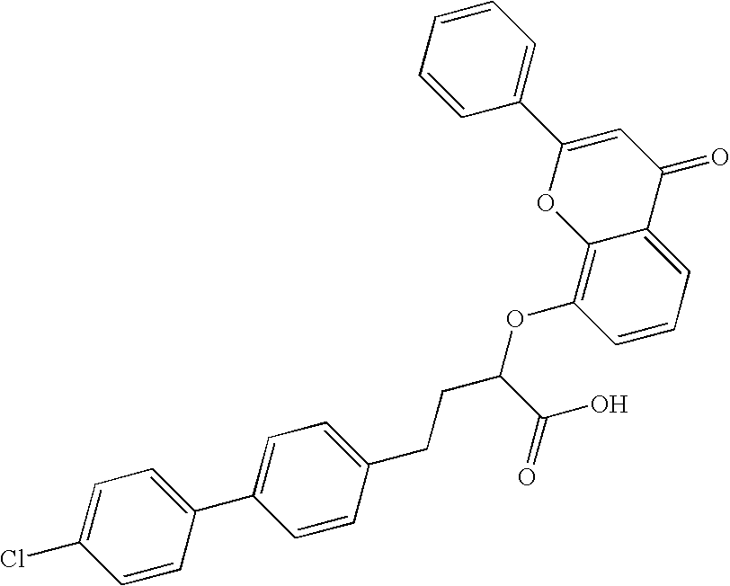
C1=CC(C2=CC=C(CCC(OC3=C4C(=CC=C3)C(=O)C=C(C3=CC=CC=C3)O4)C(O)=O)C=C2)=CC=C1Cl
